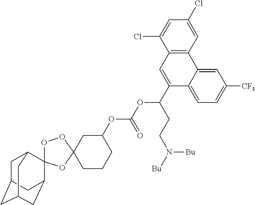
C1C2CC3CC(C4(C1C3)OOC1(O4)CC(OC(OC(C3=CC4=C(C5=CC([CF3])=CC=C35)C=C(Cl)C=C4Cl)CCN([Bu])[Bu])=O)CCC1)C2
